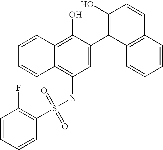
S(NC1=C2C(=C(O)C(C3=C(O)C=CC4=C3C=CC=C4)=C1)C=CC=C2)(=O)(=O)C1=C(F)C=CC=C1
